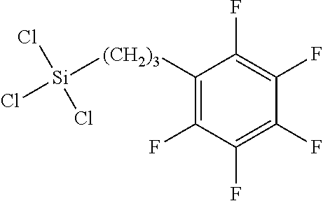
C1([(CH2)3][Si](Cl)(Cl)Cl)=C(F)C(F)=C(F)C(F)=C1F
